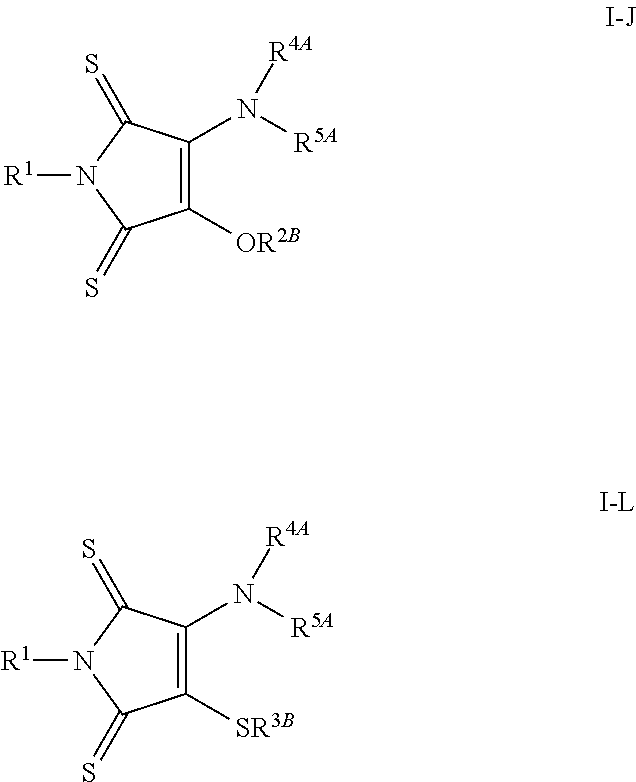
C1([OR2B])=C(N([R5A])[R4A])C(=S)N([R1])C1=S.C1([SR3B])=C(N([R5A])[R4A])C(=S)N([R1])C1=S
